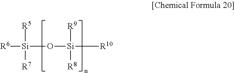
[R5][Si]([R7])([R6])O[Si]([R9])([R8])[R10]
